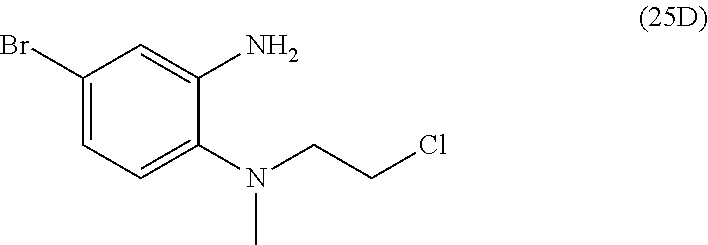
C1(Br)=CC=C(N(CCCl)C)C(N)=C1
